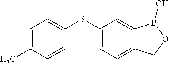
C1=C(C)C=CC(SC2=CC=C3C(=C2)B(O)OC3)=C1
